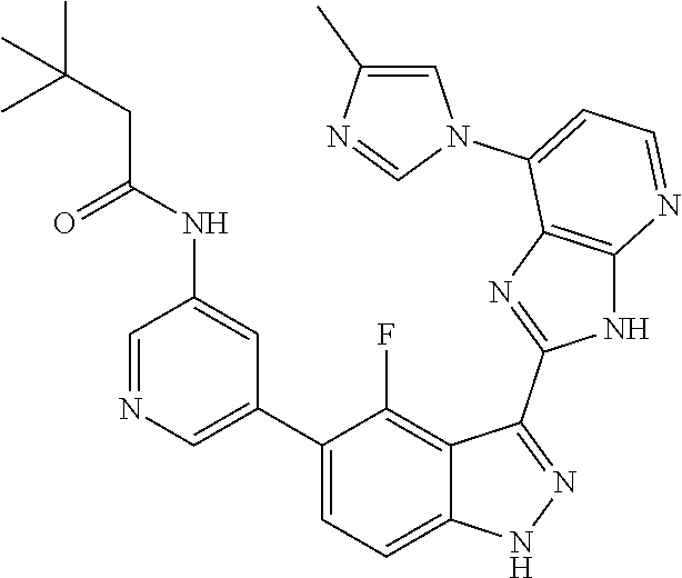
C1=NC=C(C2=CC=C3C(=C2F)C(C2=NC4=C(N2)N=CC=C4N2C=C(C)N=C2)=NN3)C=C1NC(CC(C)(C)C)=O
